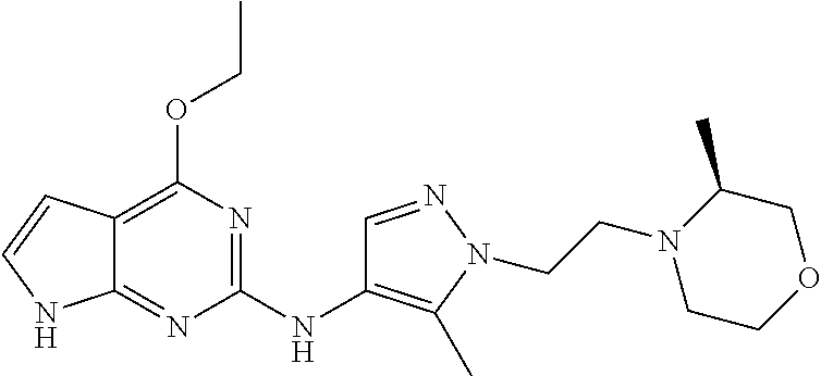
C12=C(OCC)N=C(NC3=C(C)N(CCN4CCOCC4C)N=C3)N=C1NC=C2
